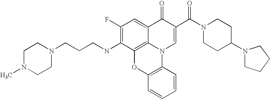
C1(F)=C(NCCCN2CCN(C)CC2)C2=C3C(=C1)C(=O)C(C(N1CCC(N4CCCC4)CC1)=O)=CN3C1=C(O2)C=CC=C1
